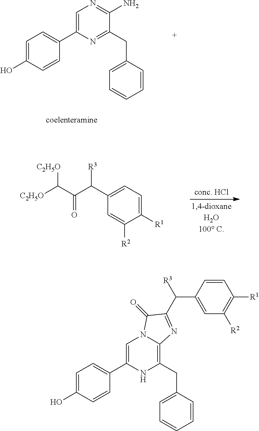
C1=C(O)C=CC(C2=CN=C(N)C(CC3=CC=CC=C3)=N2)=C1.[C2H5O]C(C(C(C1=CC=C([R1])C([R2])=C1)[R3])=O)[C2H5O].C1=C(O)C=CC(C2=CN3C(=C(CC4=CC=CC=C4)N2)N=C(C(C2=CC([R2])=C([R1])C=C2)[R3])C3=O)=C1
